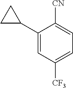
C1(C2CC2)=CC([CF3])=CC=C1[CN]
